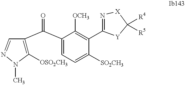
C1([OSO2CH3])=C(C(C2=CC=C([SO2CH3])C(C3=N[X]C([R4])([R5])[Y]3)=C2[OCH3])=O)C=NN1C
